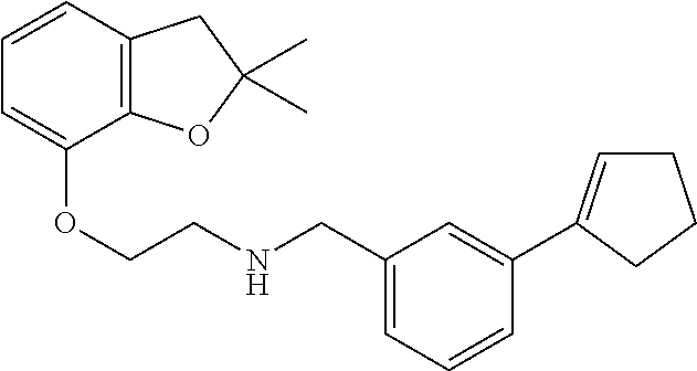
C12=C(C=CC=C1OCCNCC1=CC=CC(C3=CCCC3)=C1)CC(C)(C)O2
